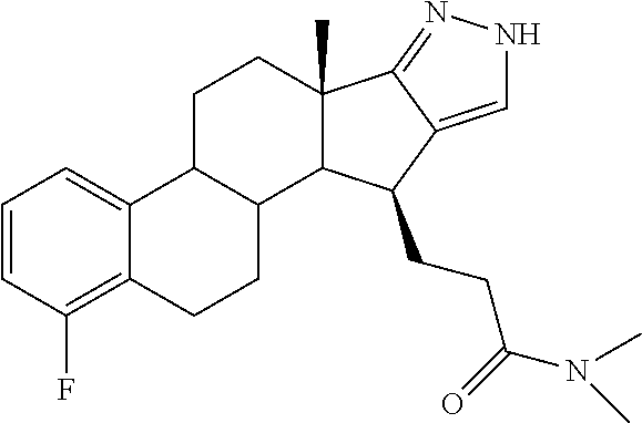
C1=CC(F)=C2C(=C1)C1C(CC2)C2C(C)(CC1)C1=NNC=C1C2CCC(=O)N(C)C
